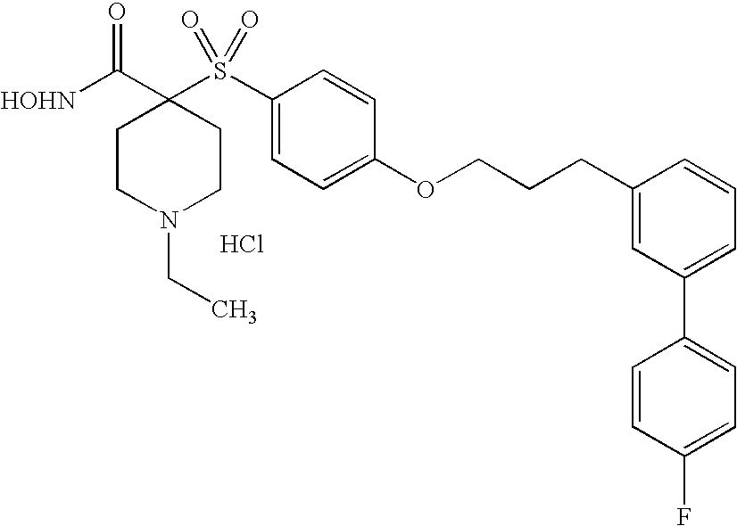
Cl.[HOHN]C(C1(S(C2=CC=C(OCCCC3=CC(C4=CC=C(F)C=C4)=CC=C3)C=C2)(=O)=O)CCN(CC)CC1)=O
